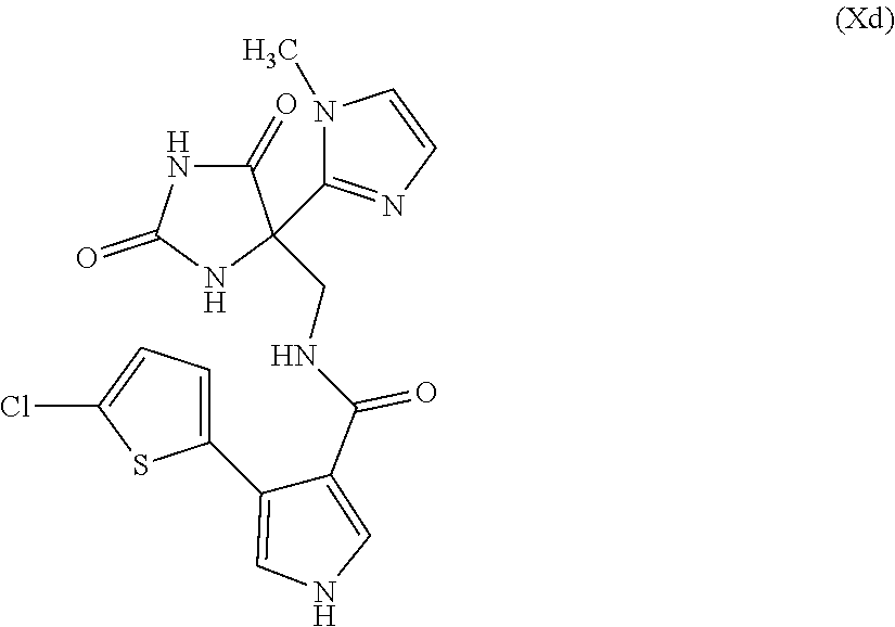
C1(C2=CC=C(Cl)S2)=CNC=C1C(NCC1(C2=NC=CN2C)C(=O)NC(=O)N1)=O
